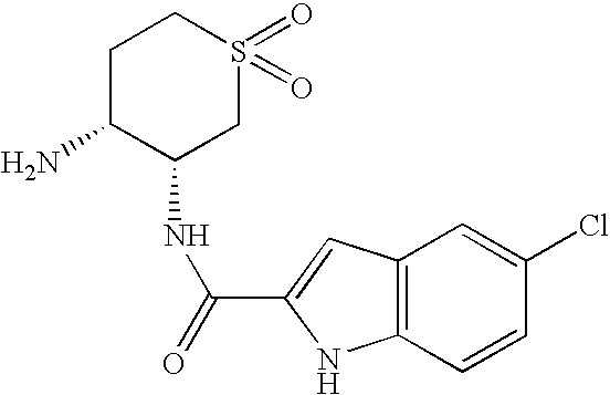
C1C(N)C(NC(C2=CC3=C(N2)C=CC(Cl)=C3)=O)CS(=O)(=O)C1
